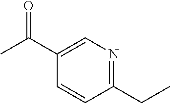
C1(C(C)=O)=CN=C(CC)C=C1
